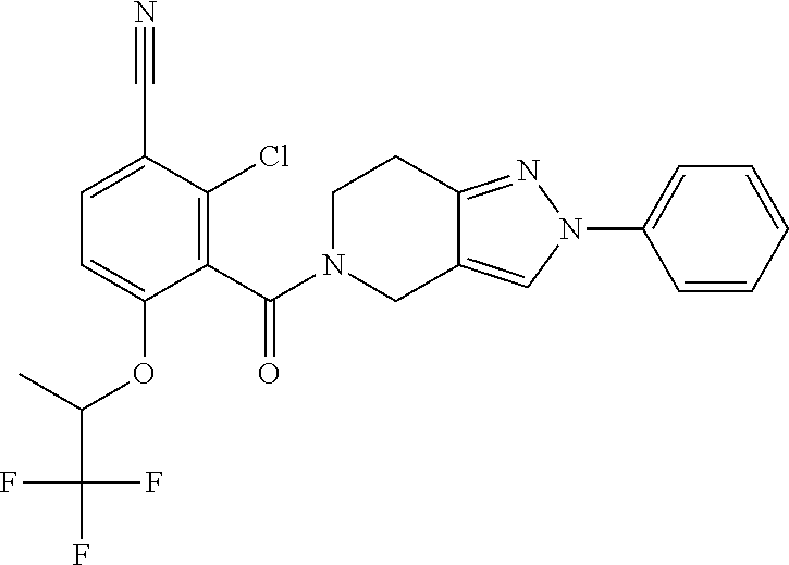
C1(C#N)=CC=C(OC(C(F)(F)F)C)C(C(=O)N2CCC3=NN(C4=CC=CC=C4)C=C3C2)=C1Cl
